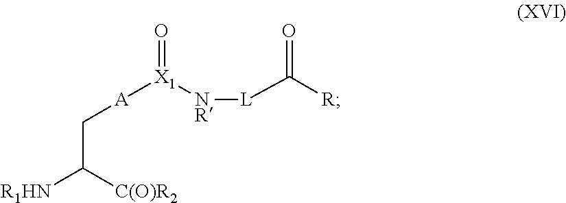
C(C([C(O)R2])[R1HN])[A][X1](=O)[NR][L]C([R])=O
